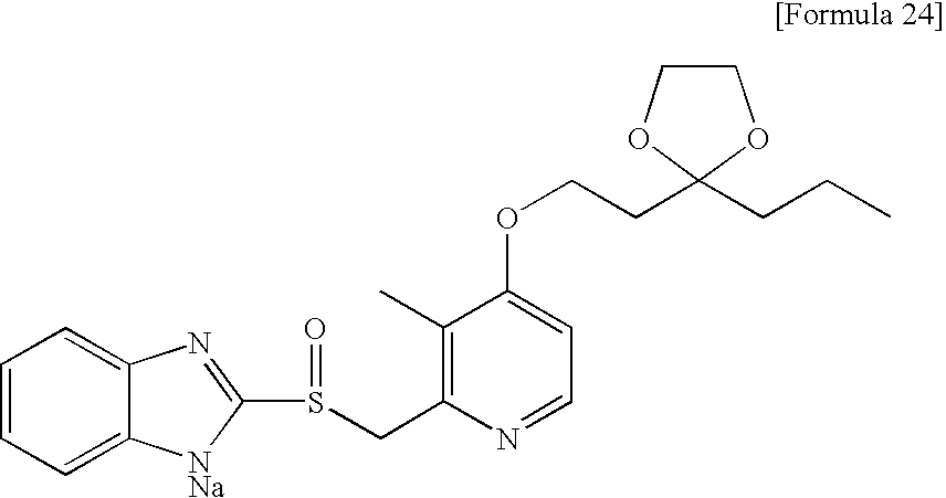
C1=CC=C2C(=C1)[NNa]C(S(CC1=C(C)C(OCCC3(CCC)OCCO3)=CC=N1)=O)=N2
